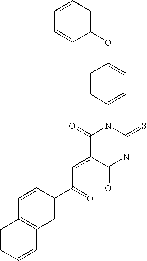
C1=CC=CC(OC2=CC=C(N3C(=O)C(=CC(C4=CC5=C(C=C4)C=CC=C5)=O)C(=O)NC3=S)C=C2)=C1
